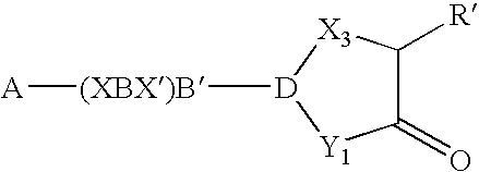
[A][(XBX)B][D]1[Y1]C(=O)C([R])[X3]1
